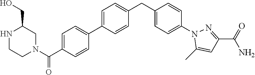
C1=C(C2=CC=C(C(N3CC(CO)NCC3)=O)C=C2)C=CC(CC2=CC=C(N3C(C)=CC(C(=O)N)=N3)C=C2)=C1
